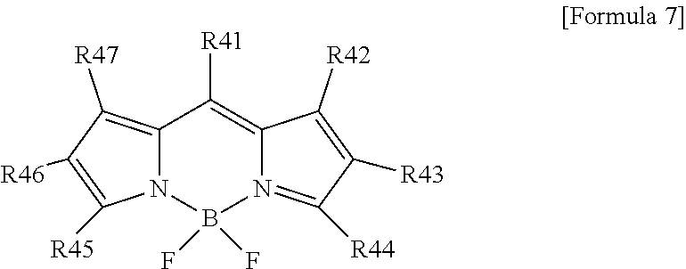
C12=C([R47])C([R46])=C([R45])N1B(F)(F)N1=C([R44])C([R43])=C([R42])C1=C2[R41]
